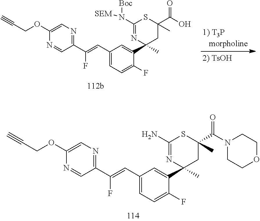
C1(OCC#C)=CN=C(C(F)=CC2=CC=C(F)C(C3(C)CC(C(=O)N4CCOCC4)(C)SC(N)=N3)=C2)C=N1.C1(OCC#C)=CN=C(C(F)=CC2=CC=C(F)C(C3(C)CC(C(O)=O)(C)SC(N([Boc])[SEM])=N3)=C2)C=N1
